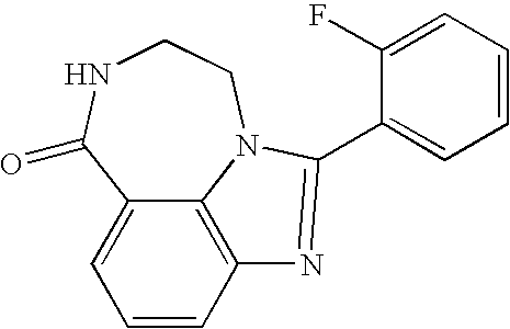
C1=CC2=C3C(=C1)C(=O)NCCN3C(C1=CC=CC=C1F)=N2
